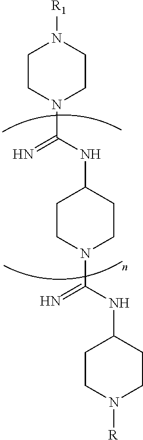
C1CN(C(NC2CCN(C(=N)NC3CCN([R])CC3)CC2)=N)CCN1[R1]
